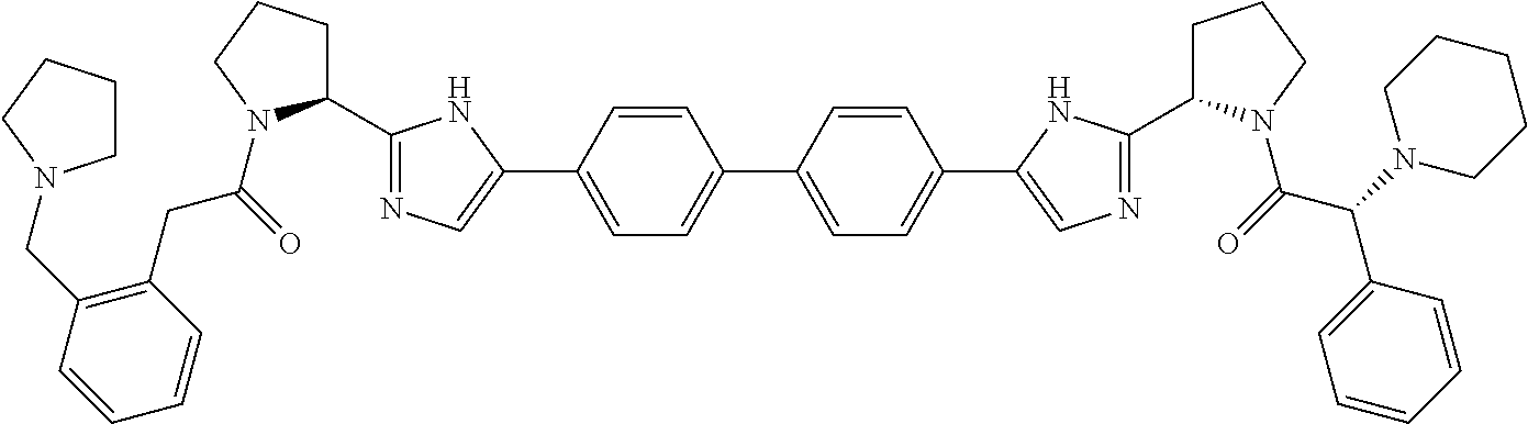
C1=CC(C2=CN=C(C3CCCN3C(=O)CC3=C(CN4CCCC4)C=CC=C3)N2)=CC=C1C1=CC=C(C2=CN=C(C3CCCN3C(=O)C(N3CCCCC3)C3=CC=CC=C3)N2)C=C1
